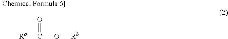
[Ra]C(=O)O[Rb]
